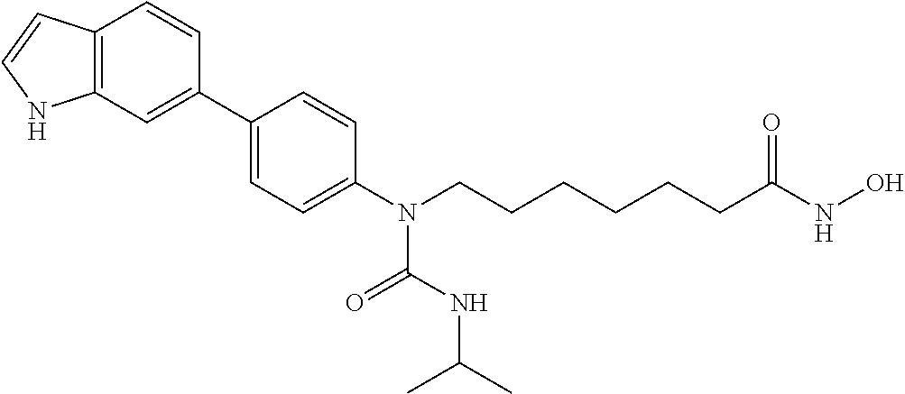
C12=C(C=C(C3=CC=C(N(CCCCCCC(NO)=O)C(NC(C)C)=O)C=C3)C=C1)NC=C2
